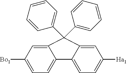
C1=C([Bo1])C=C2C(=C1)C1=CC=C([Ha1])C=C1C2(C1=CC=CC=C1)C1=CC=CC=C1
